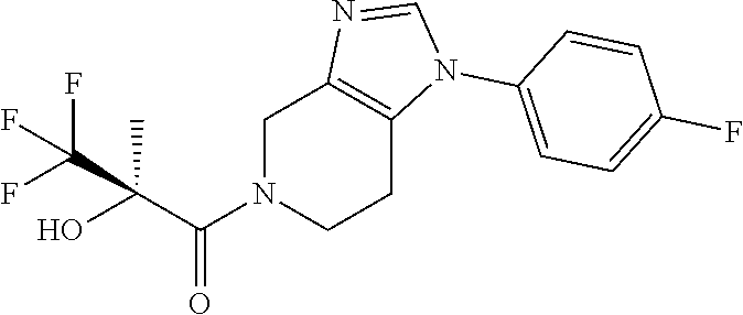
C1N(C(C(O)(C)C(F)(F)F)=O)CCC2=C1N=CN2C1=CC=C(F)C=C1
